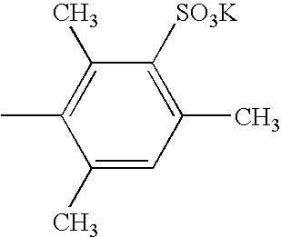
C1([SO3K])=C(C)C=C(C)C(C)=C1C
